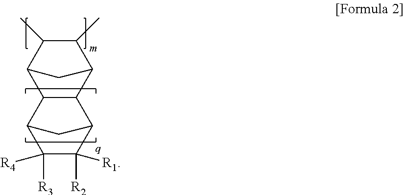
C1(C)C(C)C2C3C(C1C2)C1C([R2])([R1])C([R3])([R4])C3C1
